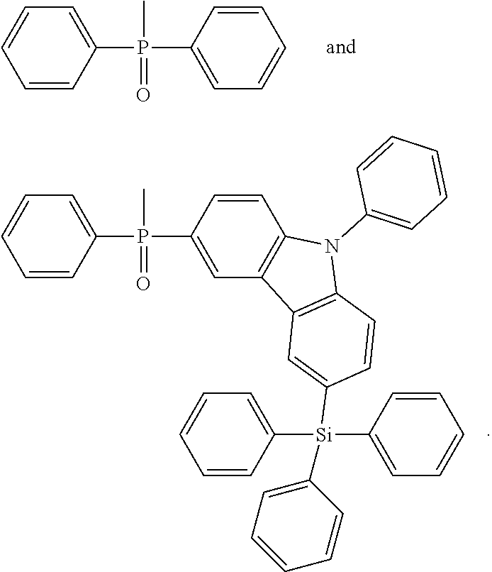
C1=CC(P(=O)(C)C2=CC=CC=C2)=CC=C1.C1=CC(P(C)(=O)C2=CC3=C(C=C2)N(C2=CC=CC=C2)C2=C3C=C([Si](C3=CC=CC=C3)(C3=CC=CC=C3)C3=CC=CC=C3)C=C2)=CC=C1
